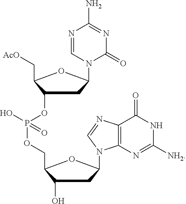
N1C([NH2])=NC2=C(C1=O)N=CN2C1CC(O)C(COP(OC2CC(N3C(=O)N=C(N)N=C3)OC2C[AcO])(O)=O)O1
